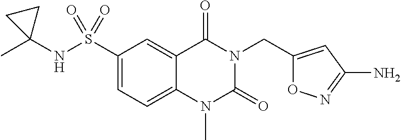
C1(S(NC2(C)CC2)(=O)=O)=CC=C2C(=C1)C(=O)N(CC1=CC(N)=NO1)C(=O)N2C
